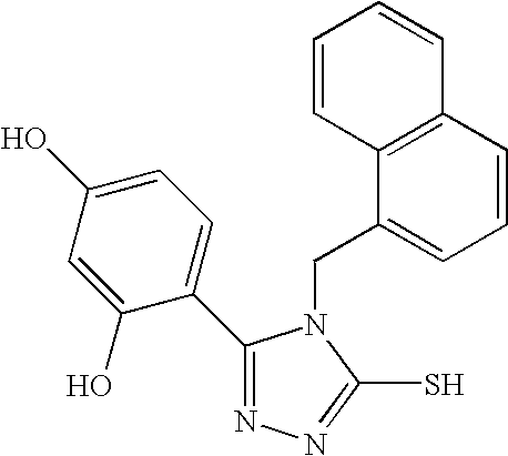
C1=C(O)C(C2=NN=C(S)N2CC2=CC=CC3=C2C=CC=C3)=CC=C1O
